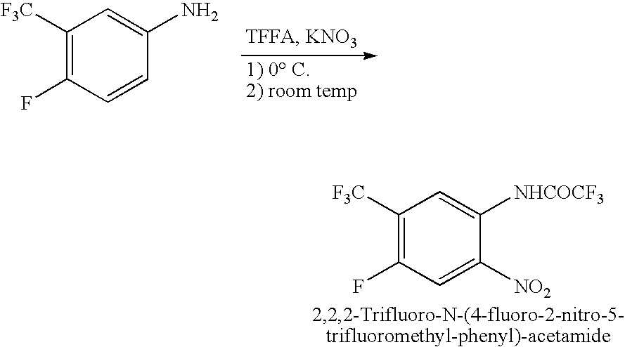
C1([F3C])=C(F)C=CC(N)=C1.C1([F3C])=C(F)C=C([NO2])C([NHCOCF3])=C1
